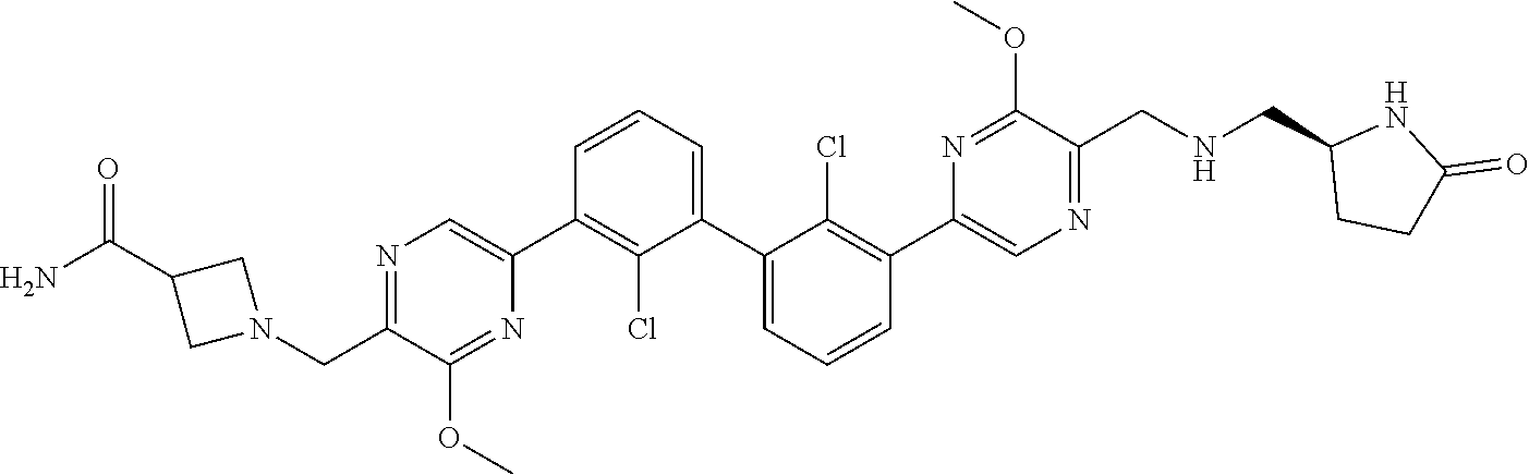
N1=C(CN2CC(C(N)=O)C2)C(OC)=NC(C2=C(Cl)C(C3=CC=CC(C4=CN=C(CNCC5CCC(=O)N5)C(OC)=N4)=C3Cl)=CC=C2)=C1
